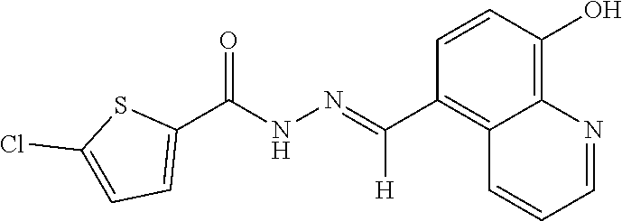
C12=C(O)C=CC(C(=NNC(C3=CC=C(Cl)S3)=O)[H])=C1C=CC=N2
